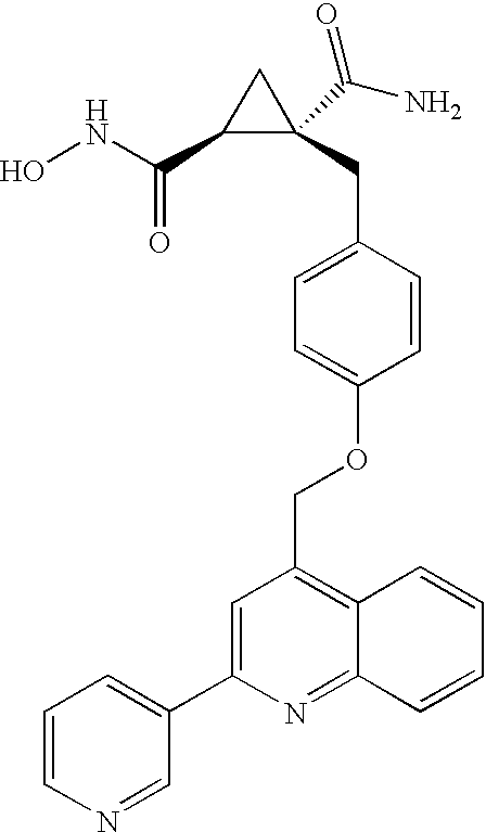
ONC(C1C(CC2=CC=C(OCC3=C4C(=NC(C5=CC=CN=C5)=C3)C=CC=C4)C=C2)(C(N)=O)C1)=O
